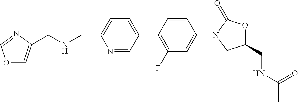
C1=C(C2=C(F)C=C(N3CC(CNC(C)=O)OC3=O)C=C2)C=NC(CNCC2=COC=N2)=C1
